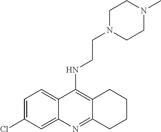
C12=CC=C(Cl)C=C1N=C1C(=C2NCCN2CCN(C)CC2)CCCC1
